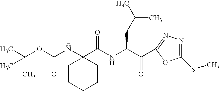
O(C(NC1(C(NC(CC(C)C)C(=O)C2=NN=C(SC)O2)=O)CCCCC1)=O)C(C)(C)C
